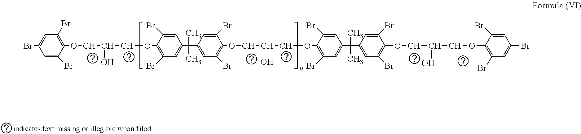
C1=C(Br)C(OCC(O)COC2=C(Br)C=C(C(C)(C)C3=CC(Br)=C(OCC(O)COC4=C(Br)C=C(C(C)(C)C5=CC(Br)=C(OCC(O)COC6=C(Br)C=C(Br)C=C6Br)C(Br)=C5)C=C4Br)C(Br)=C3)C=C2Br)=C(Br)C=C1Br
